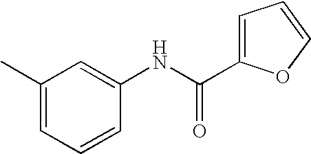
C1=CC(NC(=O)C2=CC=CO2)=CC(C)=C1
